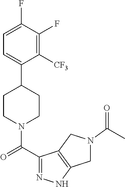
C1=C(F)C(F)=C([CF3])C(C2CCN(C(C3=NNC4=C3CN(C(C)=O)C4)=O)CC2)=C1
